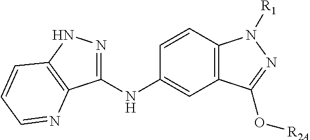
C12=C(C=CC(NC3=NNC4=C3N=CC=C4)=C1)N([R1])N=C2O[R2A]
